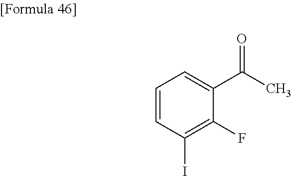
C1=CC(I)=C(F)C(C(C)=O)=C1
